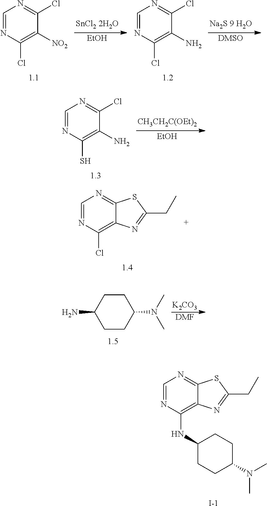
C1=NC(Cl)=C([NO2])C(Cl)=N1.[EtOH].[DMSO].C1=NC(Cl)=C(N)C(Cl)=N1.[EtOH].C1=NC(S)=C(N)C(Cl)=N1.C1=NC(Cl)=C2C(=N1)SC(CC)=N2.C1CC(N(C)C)CCC1N.[K2CO3].[DMF].C1=NC(NC2CCC(N(C)C)CC2)=C2C(=N1)SC(CC)=N2.[I-]
